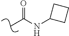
CC(NC1CCC1)=O
